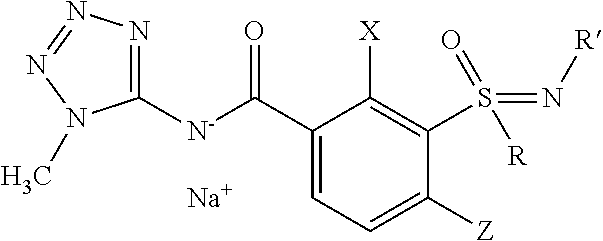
[N-](C(C1=CC=C([Z])C(S(=N[R])(=O)[R])=C1[X])=O)C1=NN=NN1C.[Na]
